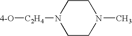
C1CN([C2H4][4-O])CCN1C
